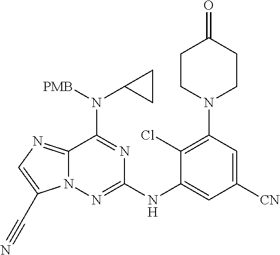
C12=NC=C(C#N)N1N=C(NC1=CC([CN])=CC(N3CCC(=O)CC3)=C1Cl)N=C2N([PMB])C1CC1
